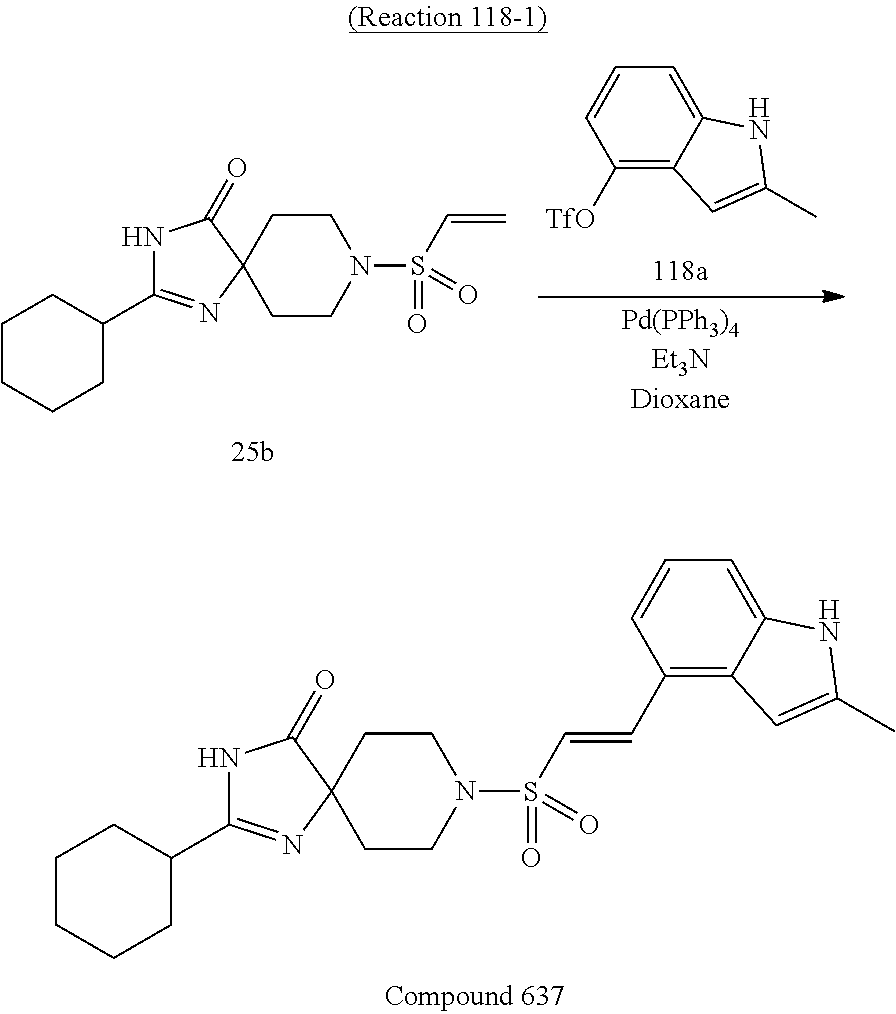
N1C(=O)C2(N=C1C1CCCCC1)CCN(S(=O)(=O)C=CC1=C3C(=CC=C1)NC(C)=C3)CC2.N1C(=O)C2(N=C1C1CCCCC1)CCN(S(=O)(=O)C=C)CC2.C1([TfO])=C2C(=CC=C1)NC(C)=C2
